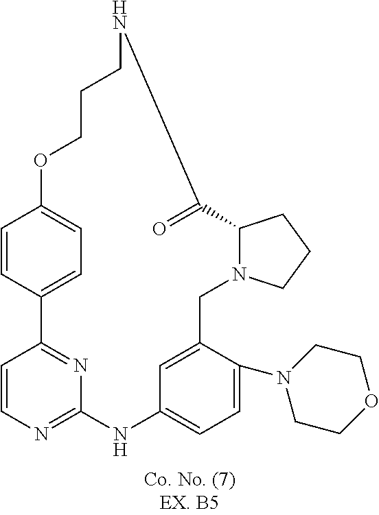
C1=CC2=NC(=N1)NC1=CC=C(N3CCOCC3)C(=C1)CN1C(CCC1)C(=O)NCCCOC1=CC=C2C=C1
